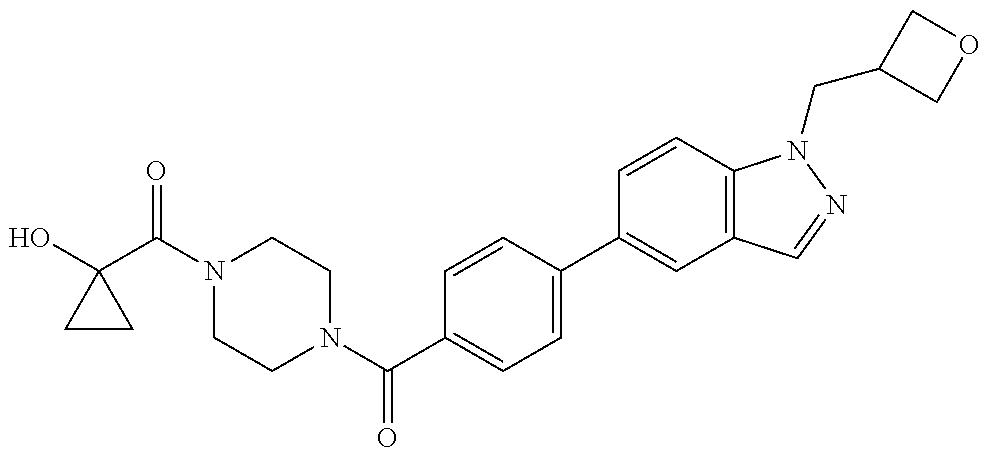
OC1(C(N2CCN(C(C3=CC=C(C4=CC5=C(C=C4)N(CC4COC4)N=C5)C=C3)=O)CC2)=O)CC1
